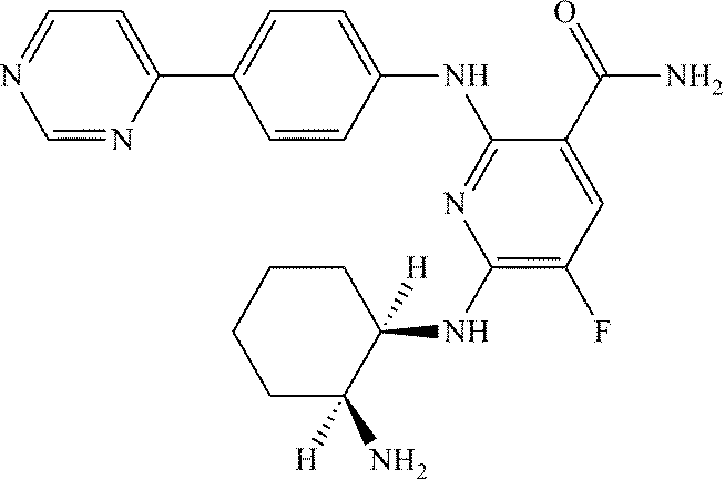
C1=CC(NC2=NC(NC3([H])C(N)([H])CCCC3)=C(F)C=C2C(=O)N)=CC=C1C1=CC=NC=N1
